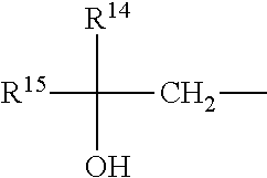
[R15]C([R14])(O)CC
